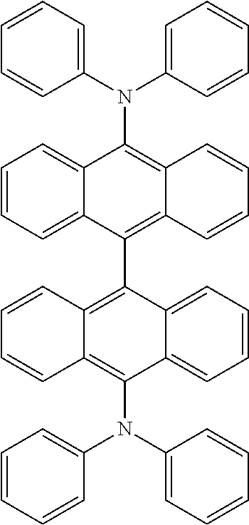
C1(N(C2=CC=CC=C2)C2=C3C(=C(C4=C5C(=C(N(C6=CC=CC=C6)C6=CC=CC=C6)C6=CC=CC=C64)C=CC=C5)C4=CC=CC=C24)C=CC=C3)=CC=CC=C1
